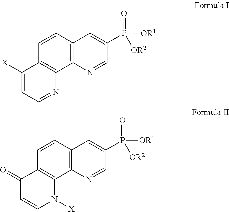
C12=C(C=CC3=C1N=CC=C3[X])C=C(P(=O)([OR1])[OR2])C=N2.C12=C(C=CC3=C1N([X])C=CC3=O)C=C(P(=O)([OR1])[OR2])C=N2
